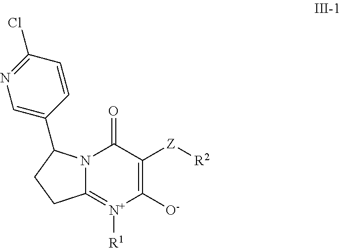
C12=[N+]([R1])C([O-])=C([Z][R2])C(=O)N1C(C1=CN=C(Cl)C=C1)CC2
